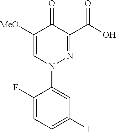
C1([MeO])=CN(C2=CC(I)=CC=C2F)N=C(C(O)=O)C1=O
